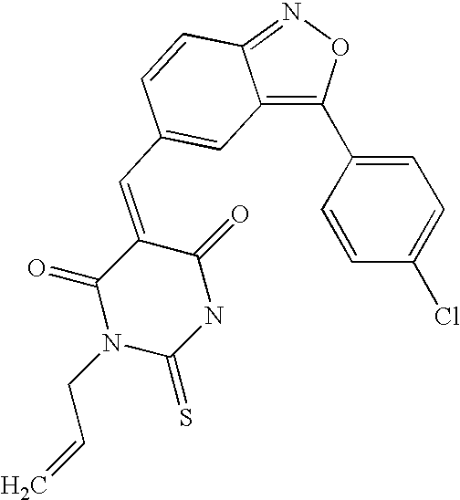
C12=C(C3=CC=C(Cl)C=C3)ON=C1C=CC(C=C1C(=O)N(CC=C)C(=S)NC1=O)=C2
